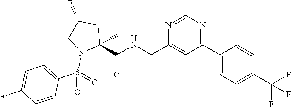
C1(CNC(C2(C)CC(F)CN2S(=O)(C2=CC=C(F)C=C2)=O)=O)=CC(C2=CC=C(C(F)(F)F)C=C2)=NC=N1
